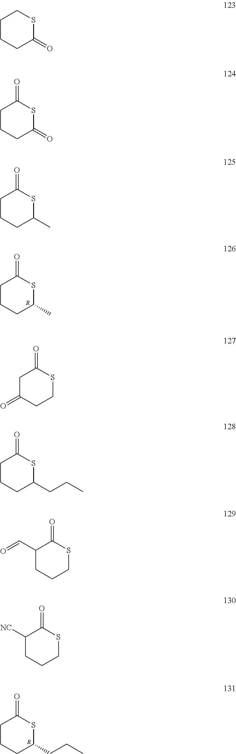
C1CCC(C)SC1=O.[R].C1CCC(CCC)SC1=O.[R].C1CCC(=O)SC1.C1CCC(=O)SC1=O.C1CCC(C)SC1=O.C1C(=O)CCSC1=O.C1CCC(CCC)SC1=O.C1(C=O)CCCSC1=O.C1([NC])CCCSC1=O
